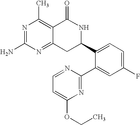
C12=NC(N)=NC(C)=C1C(=O)NC(C1=CC=C(F)C=C1C1=NC(OCC)=CC=N1)C2
